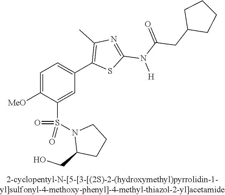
C1=C([OMe])C(S(N2C(CO)CCC2)(=O)=O)=CC(C2=C(C)N=C(N(C(=O)CC3CCCC3)[H])S2)=C1
